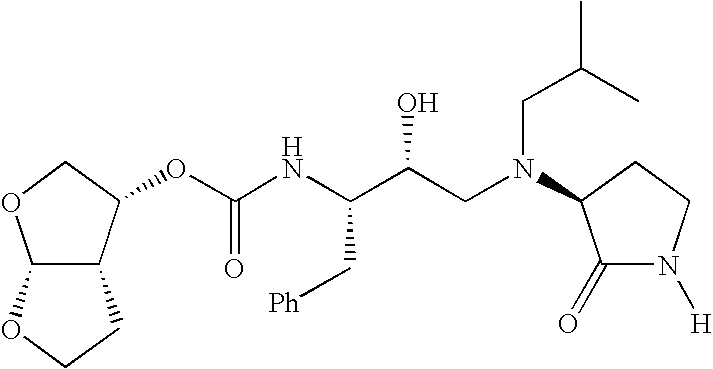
C12C(C(OC(NC(C(CN(CC(C)C)C3C(=O)N([H])CC3)O)C[Ph])=O)CO1)CCO2
